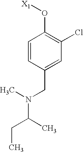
C1=CC(CN(C(CC)C)C)=CC(Cl)=C1O[X1]
